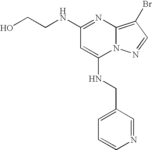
N(C1=NC2=C(Br)C=NN2C(NCC2=CC=CN=C2)=C1)CCO
